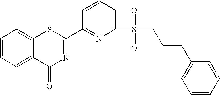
C1=CC=C2C(=C1)SC(C1=NC(S(CCCC3=CC=CC=C3)(=O)=O)=CC=C1)=NC2=O
